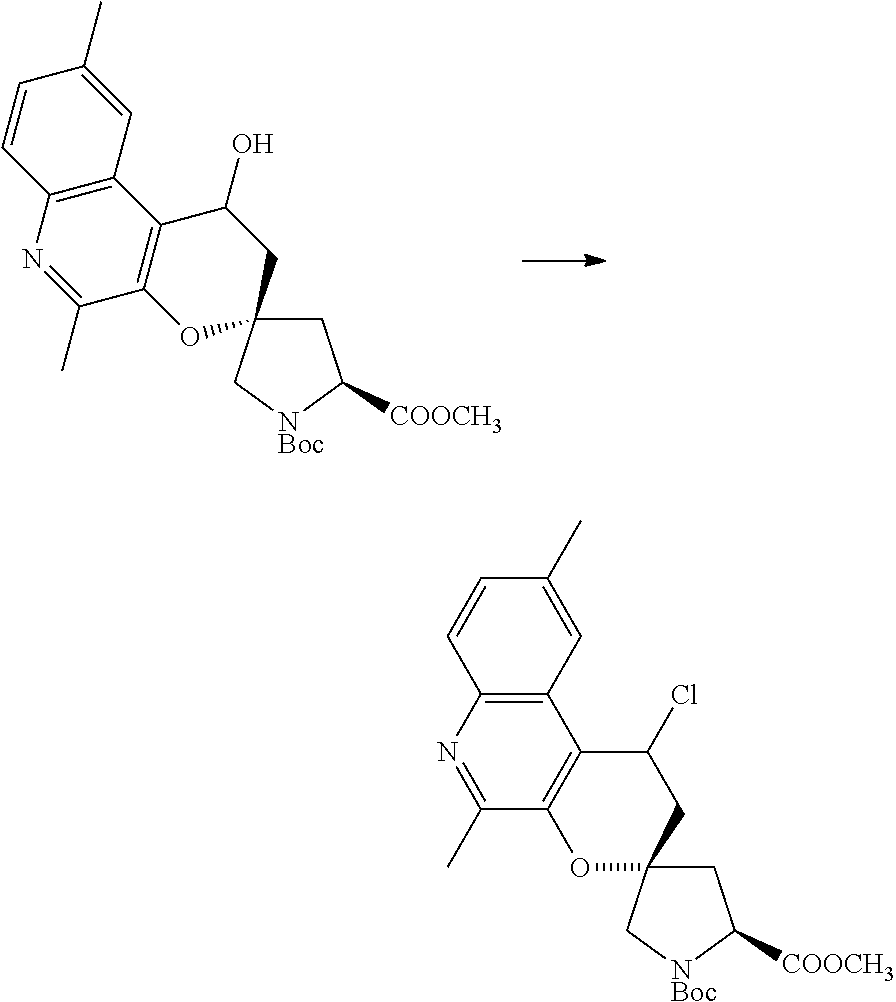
C1C2(C[NBoc]C1[COOCH3])CC(O)C1=C(O2)C(C)=NC2=C1C=C(C)C=C2.C1C2(C[NBoc]C1[COOCH3])CC(Cl)C1=C(O2)C(C)=NC2=C1C=C(C)C=C2
